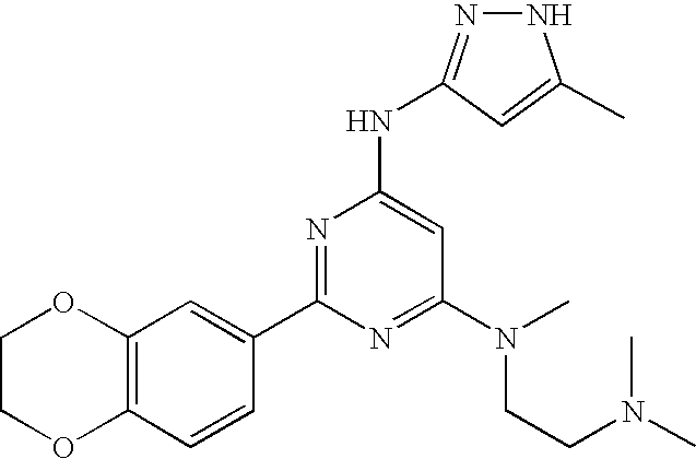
C12=C(C=CC(C3=NC(NC4=NNC(C)=C4)=CC(N(CCN(C)C)C)=N3)=C1)OCCO2
